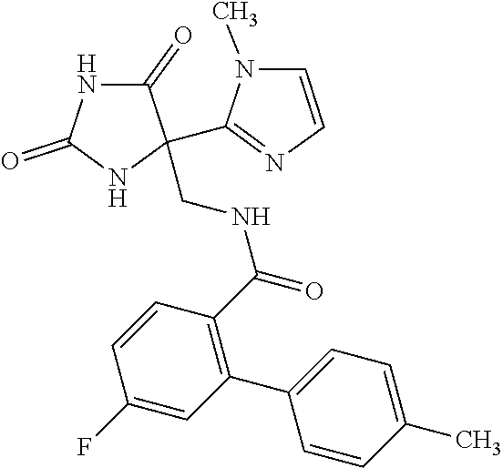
C1(=O)NC(=O)NC1(CNC(=O)C1=C(C2=CC=C(C)C=C2)C=C(F)C=C1)C1=NC=CN1C
